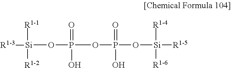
[Si]([R1-3])([R1-1])([R1-2])OP(O)(=O)OP(O[Si]([R1-5])([R1-6])[R1-4])(O)=O
